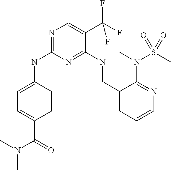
C1=C(C(N(C)C)=O)C=CC(NC2=NC=C(C(F)(F)F)C(NCC3=CC=CN=C3N(C)S(C)(=O)=O)=N2)=C1
